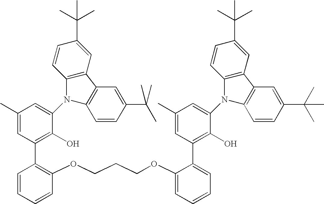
C1(C)=CC(C2=C(OCCCOC3=CC=CC=C3C3=C(O)C(N4C5=C(C=C(C(C)(C)C)C=C5)C5=C4C=CC(C(C)(C)C)=C5)=CC(C)=C3)C=CC=C2)=C(O)C(N2C3=C(C=C(C(C)(C)C)C=C3)C3=C2C=CC(C(C)(C)C)=C3)=C1
